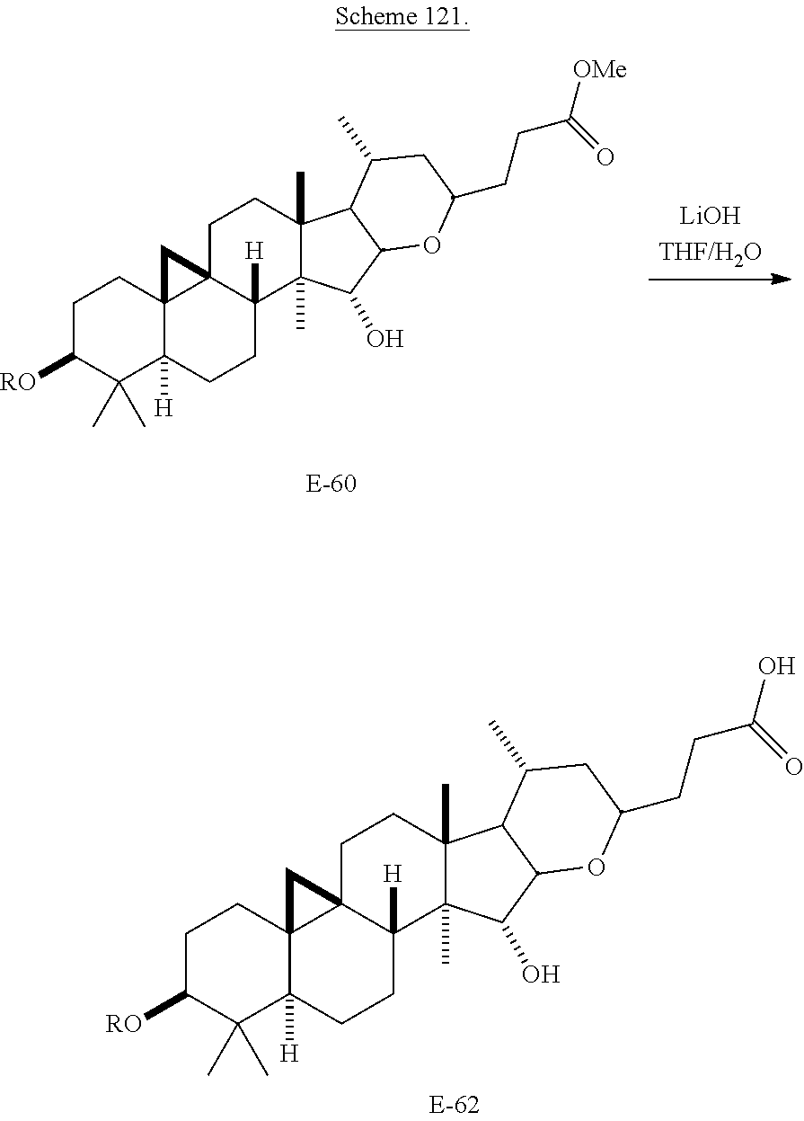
C1CC23C([H])(C(C)(C)C1[RO])CCC1([H])C2(CCC2(C)C1(C)C(O)C1C2C(C)CC(CCC([OMe])=O)O1)C3.C1CC23C([H])(C(C)(C)C1[RO])CCC1([H])C2(CCC2(C)C1(C)C(O)C1C2C(C)CC(CCC(O)=O)O1)C3
